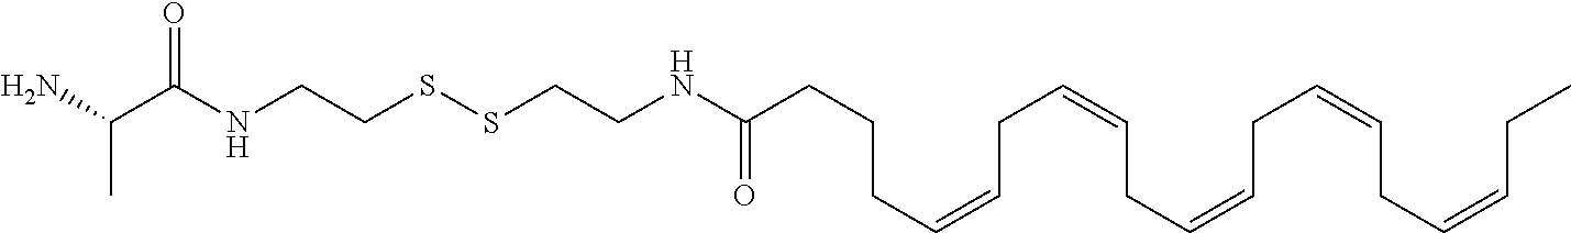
C(NCCSSCCNC(CCCC=CCC=CCC=CCC=CCC=CCC)=O)(=O)C(N)C
